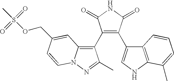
C1(C2=C3N(N=C2C)C=CC(COS(C)(=O)=O)=C3)=C(C2=CNC3=C2C=CC=C3C)C(=O)NC1=O
